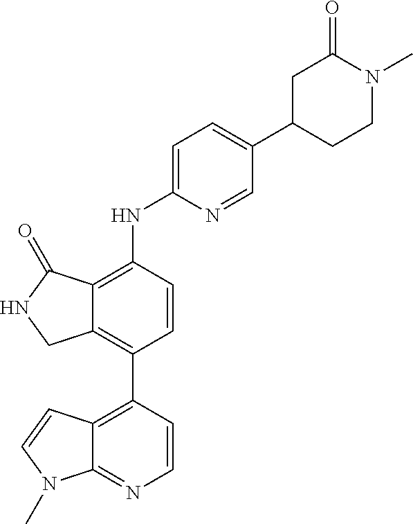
C12=C(C3=C4C(=NC=C3)N(C)C=C4)C=CC(NC3=CC=C(C4CCN(C)C(=O)C4)C=N3)=C1C(=O)NC2
